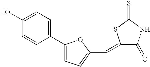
C1(C2=CC=C(C=C3C(=O)NC(=S)S3)O2)=CC=C(O)C=C1
